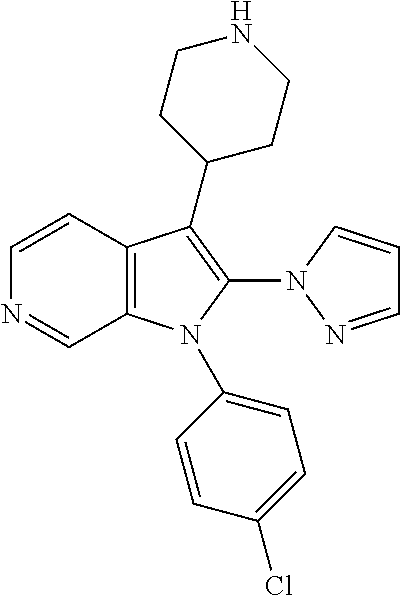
C12=C(N(C3=CC=C(Cl)C=C3)C(N3N=CC=C3)=C1C1CCNCC1)C=NC=C2
